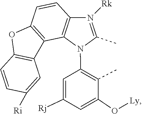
C1(N2C3=C(C=CC4=C3C3=C(O4)C=CC([Ri])=C3)N([Rk])=C2C)=C(C)C(O[Ly])=CC([Rj])=C1
